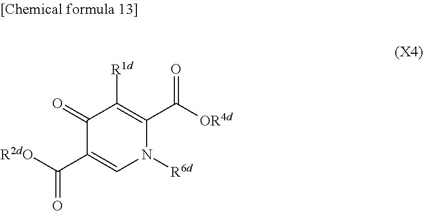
O=C([OR4d])C1=C([R1d])C(=O)C(C([R2dO])=O)=CN1[R6d]
